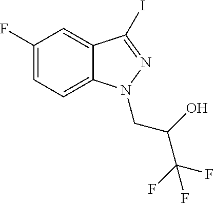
C1(F)=CC=C2C(=C1)C(I)=NN2CC(C(F)(F)F)O
